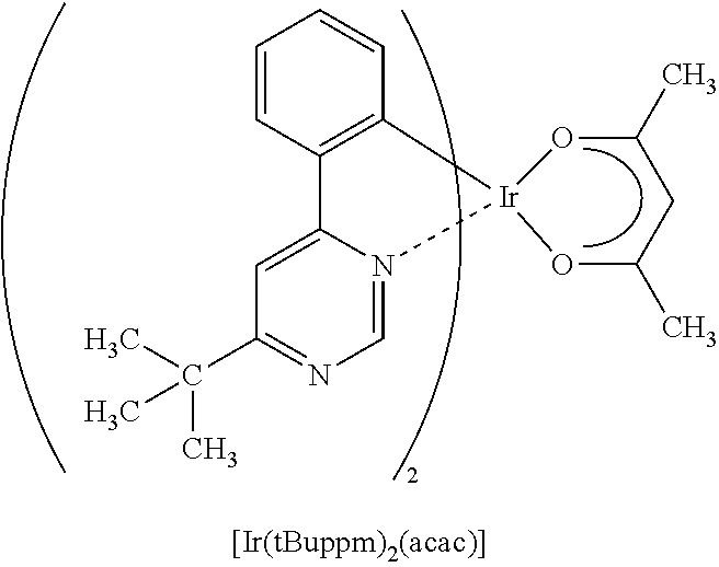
C1(C)O[Ir]2(OC(C)C1)C1=C(C=CC=C1)C1=CC(C(C)(C)C)=NC=N12
